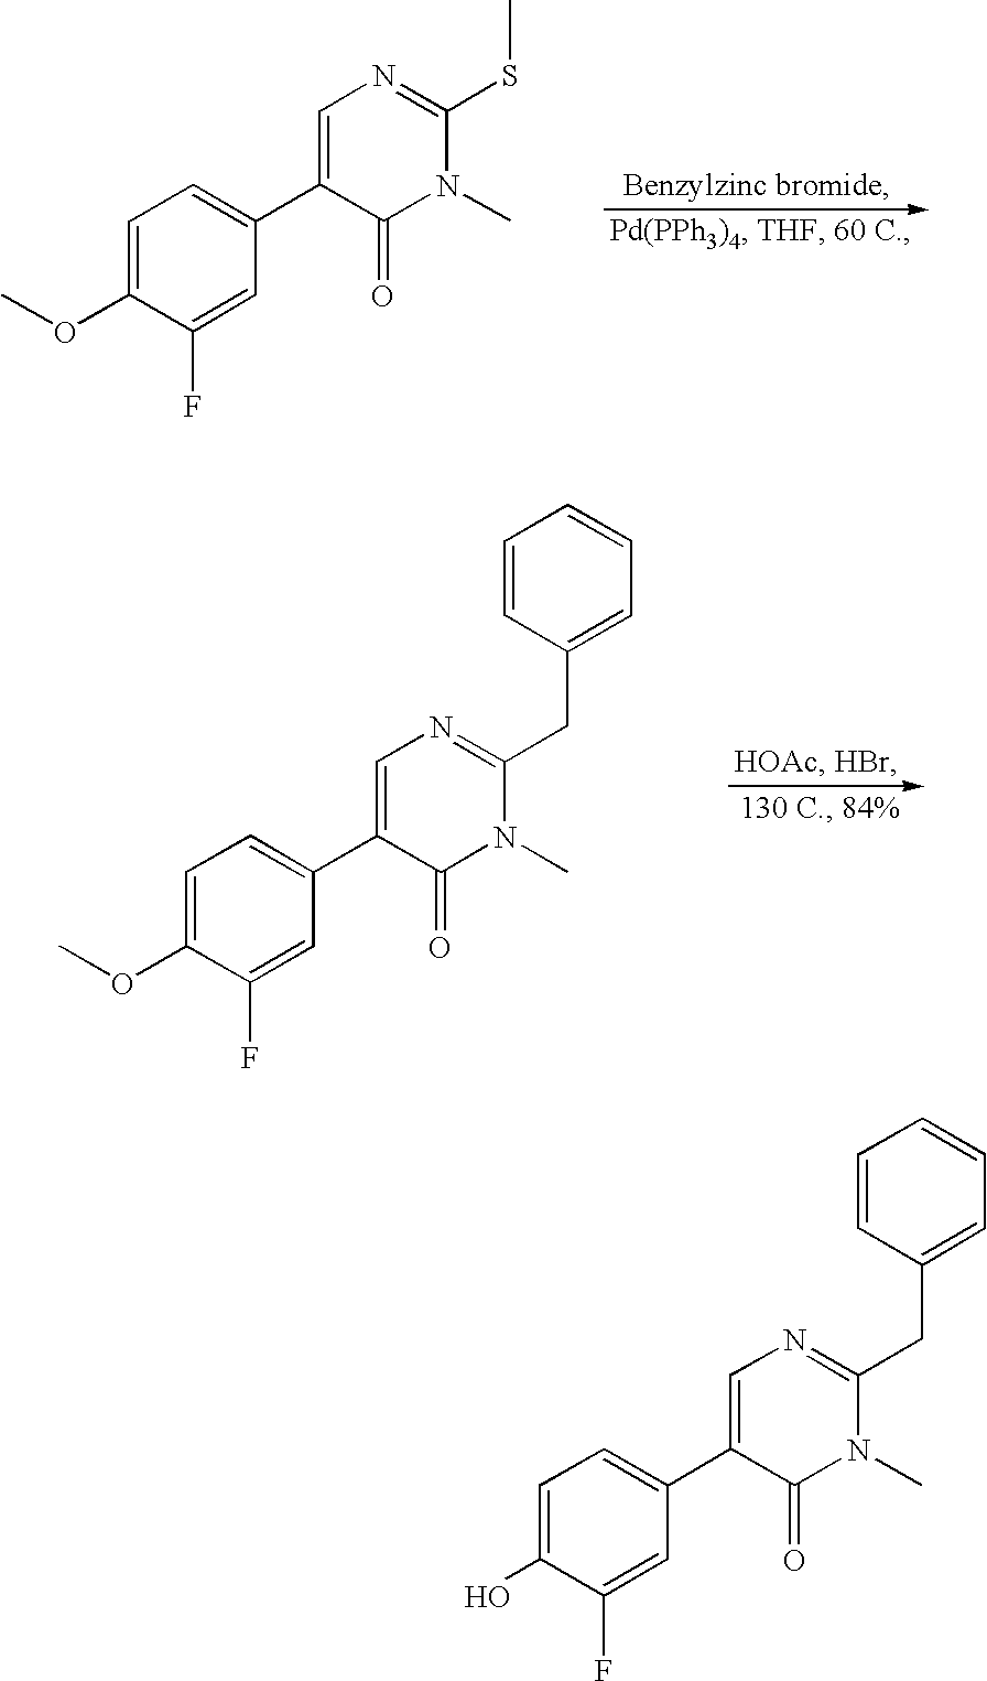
C1=C(OC)C(F)=CC(C2=CN=C(SC)N(C)C2=O)=C1.C1=C(OC)C(F)=CC(C2=CN=C(CC3=CC=CC=C3)N(C)C2=O)=C1.C1=C(O)C(F)=CC(C2=CN=C(CC3=CC=CC=C3)N(C)C2=O)=C1
